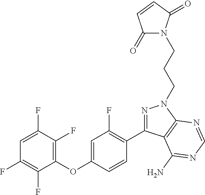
C1=C(F)C(F)=C(OC2=CC(F)=C(C3=NN(CCCN4C(=O)C=CC4=O)C4=C3C(N)=NC=N4)C=C2)C(F)=C1F
